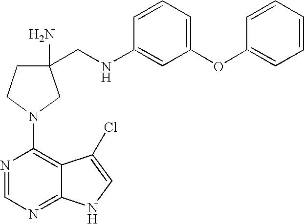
C1(CNC2=CC(OC3=CC=CC=C3)=CC=C2)(N)CCN(C2=C3C(=NC=N2)NC=C3Cl)C1
